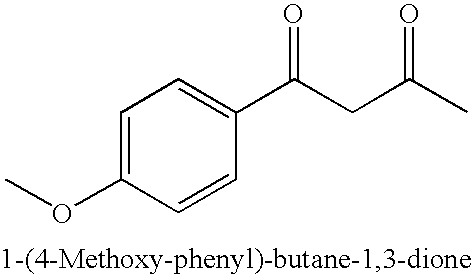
COC1=CC=C(C(CC(C)=O)=O)C=C1
